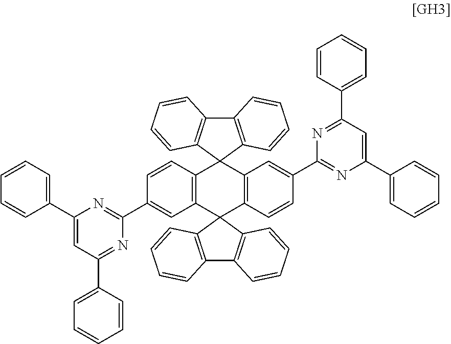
C12=C(C=CC=C1)C1(C3=C2C=CC=C3)C2=C(C=C(C3=NC(C4=CC=CC=C4)=CC(C4=CC=CC=C4)=N3)C=C2)C2(C3=C(C4=C2C=CC=C4)C=CC=C3)C2=C1C=C(C1=NC(C3=CC=CC=C3)=CC(C3=CC=CC=C3)=N1)C=C2
